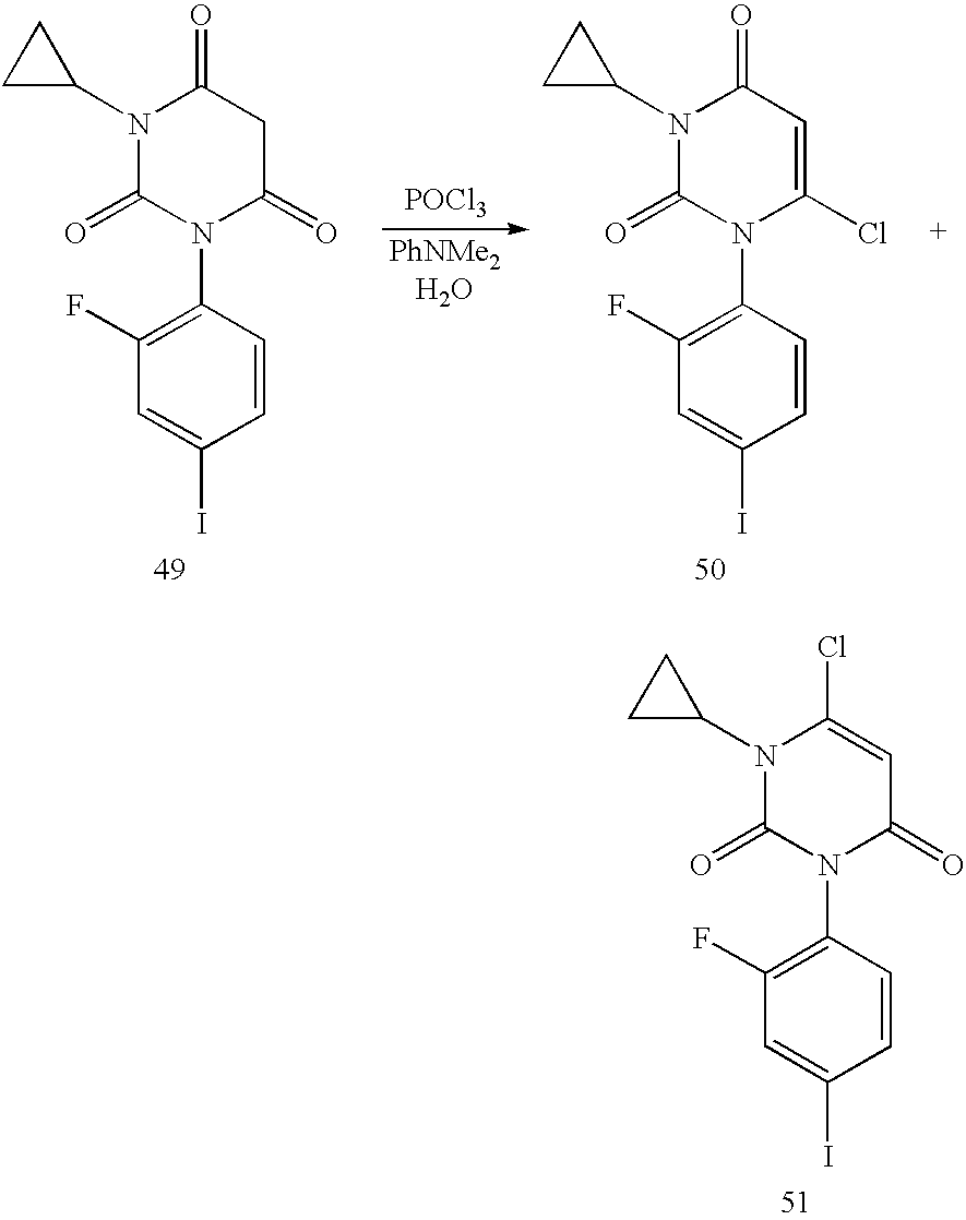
C1=CC(N2C(=O)C=C(Cl)N(C3CC3)C2=O)=C(F)C=C1I.C1=CC(N2C(=O)CC(=O)N(C3CC3)C2=O)=C(F)C=C1I.C1=CC(N2C(Cl)=CC(=O)N(C3CC3)C2=O)=C(F)C=C1I.[POCl3].[PhNMe2H2O]
